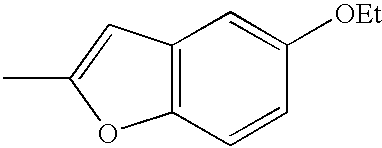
C12=C(C=C(C)O1)C=C([OEt])C=C2
